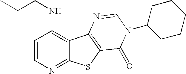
CCCNC1=C2C(=NC=C1)SC1=C2N=CN(C2CCCCC2)C1=O
